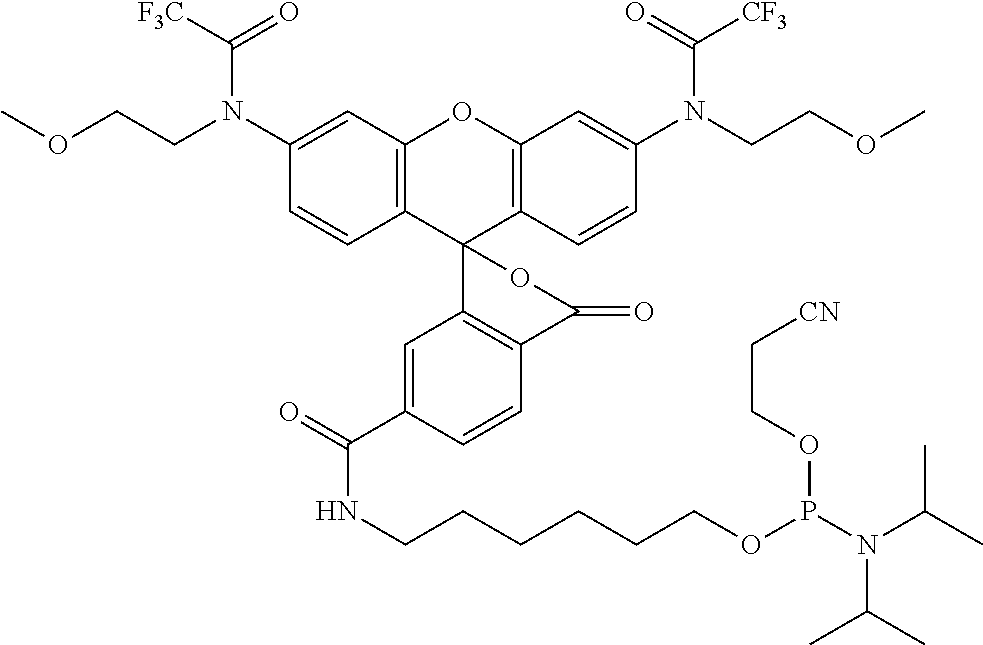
C12=C(C=C(N(CCOC)C([F3C])=O)C=C1)OC1=C(C23C2=C(C=CC(C(=O)NCCCCCCOP(N(C(C)C)C(C)C)OCC[CN])=C2)C(=O)O3)C=CC(N(CCOC)C(=O)[CF3])=C1
